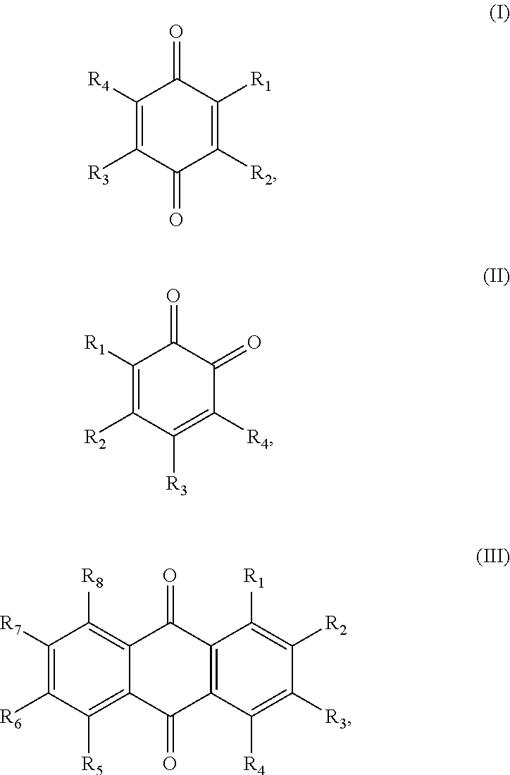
C1([R4])=C([R3])C(=O)C([R2])=C([R1])C1=O.C1([R1])=C([R2])C([R3])=C([R4])C(=O)C1=O.C12=C([R8])C([R7])=C([R6])C([R5])=C1C(=O)C1=C(C2=O)C([R1])=C([R2])C([R3])=C1[R4]
